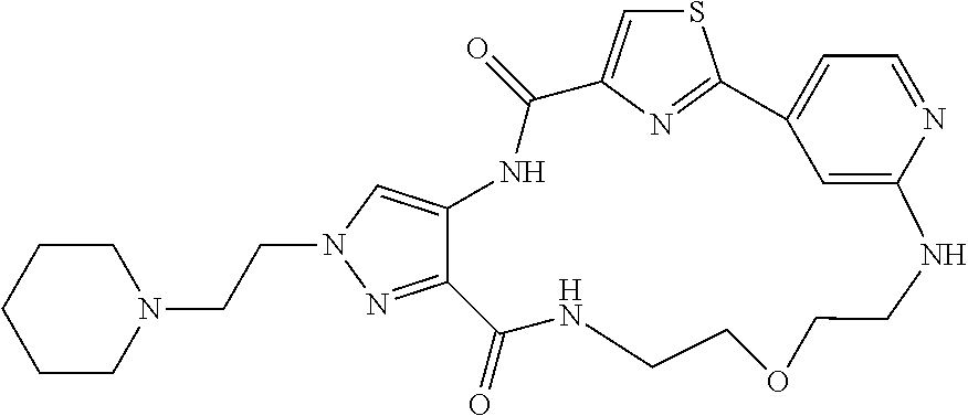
C12=NN(CCN3CCCCC3)C=C1NC(=O)C1=CSC(=N1)C1=CC=NC(=C1)NCCOCCNC2=O
